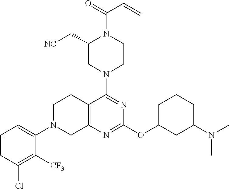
C1=CC(Cl)=C([CF3])C(N2CC3=C(CC2)C(N2CCN(C(=O)C=C)C(C[NC])C2)=NC(OC2CCCC(N(C)C)C2)=N3)=C1
